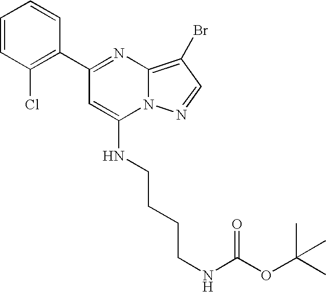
C1(C2=NC3=C(Br)C=NN3C(NCCCCNC(OC(C)(C)C)=O)=C2)=C(Cl)C=CC=C1
